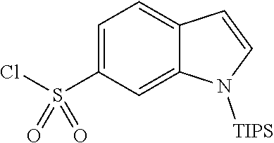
C1=C(S(Cl)(=O)=O)C=C2C(=C1)C=CN2[TIPS]
